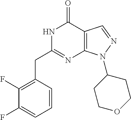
N1C(CC2=C(F)C(F)=CC=C2)=NC2=C(C1=O)C=NN2C1CCOCC1
